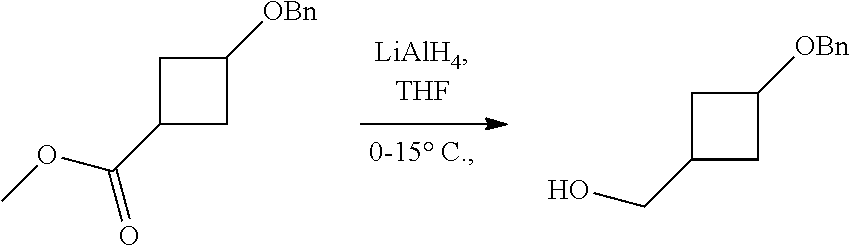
C1(C(OC)=O)CC([OBn])C1.C1(CO)CC([OBn])C1
